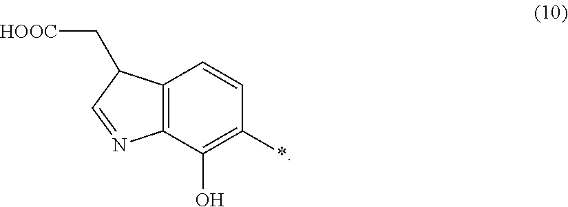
C12=C(C(O)=C(*)C=C1)N=CC2C[HOOC]
